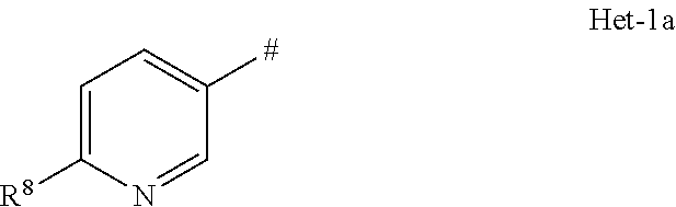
N1=CC([#])=CC=C1[R8]
